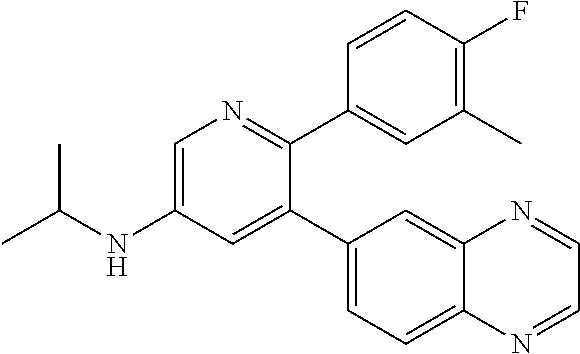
C1=C(NC(C)C)C=C(C2=CC=C3C(=C2)N=CC=N3)C(C2=CC(C)=C(F)C=C2)=N1
